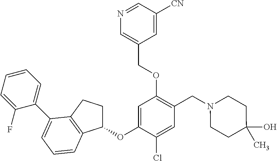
C1=C(OC2CCC3=C2C=CC=C3C2=CC=CC=C2F)C(Cl)=CC(CN2CCC(O)(C)CC2)=C1OCC1=CN=CC([CN])=C1
